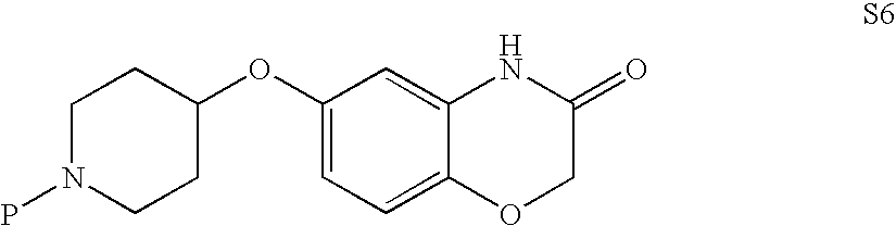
C12=CC(OC3CCN(P)CC3)=CC=C1OCC(=O)N2
